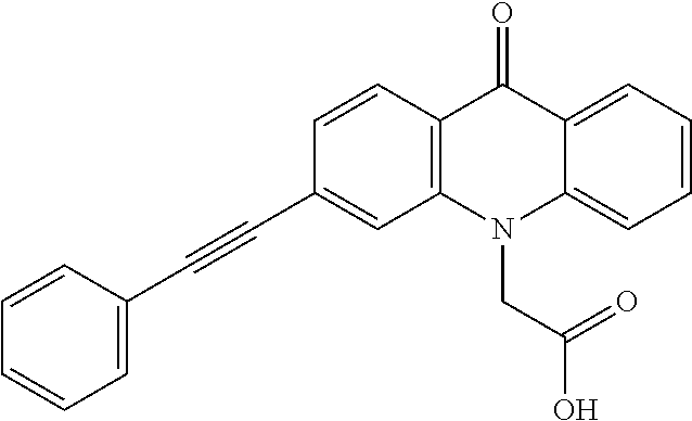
C12=C(C=CC(C#CC3=CC=CC=C3)=C1)C(=O)C1=CC=CC=C1N2CC(=O)O
